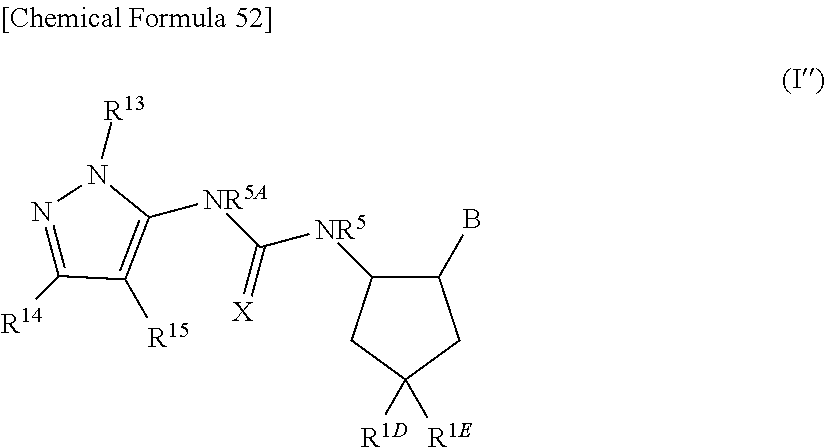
C1([NR5A]C([NR5]C2C(B)CC([R1E])([R1D])C2)=[X])=C([R15])C([R14])=NN1[R13]
